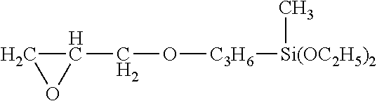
C1C(CO[C3H6][Si(OC2H5)2]C)O1
